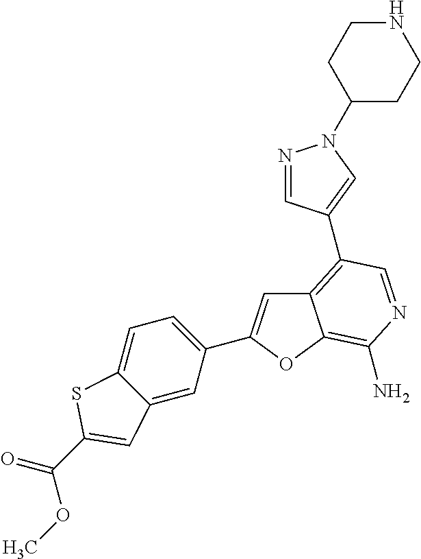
C12=C(C3=CN(C4CCNCC4)N=C3)C=NC(N)=C1OC(C1=CC=C3C(=C1)C=C(C(=O)OC)S3)=C2
